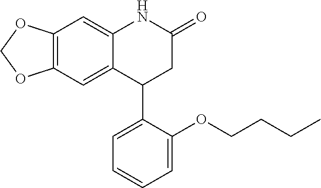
C12=C(C=C3C(=C1)NC(=O)CC3C1=CC=CC=C1OCCCC)OCO2
